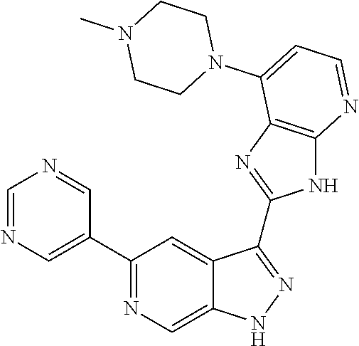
C1=NC=C(C2=NC=C3C(=C2)C(C2=NC4=C(N2)N=CC=C4N2CCN(C)CC2)=NN3)C=N1
